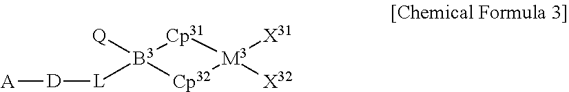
[A][D][L][B3]1([Q])[Cp32][M3]([X32])([X31])[Cp31]1
